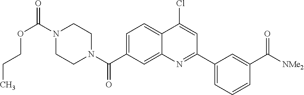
N1(C(OCCC)=O)CCN(C(=O)C2=CC=C3C(=C2)N=C(C2=CC=CC(C([NMe2])=O)=C2)C=C3Cl)CC1
